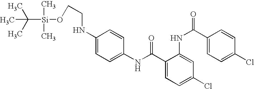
C1(NC(=O)C2=CC=C(Cl)C=C2NC(C2=CC=C(Cl)C=C2)=O)=CC=C(NCCO[Si](C(C)(C)C)(C)C)C=C1
